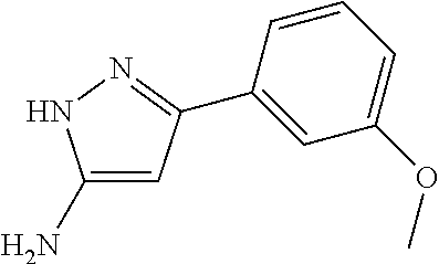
C1(N)=CC(C2=CC(OC)=CC=C2)=NN1
